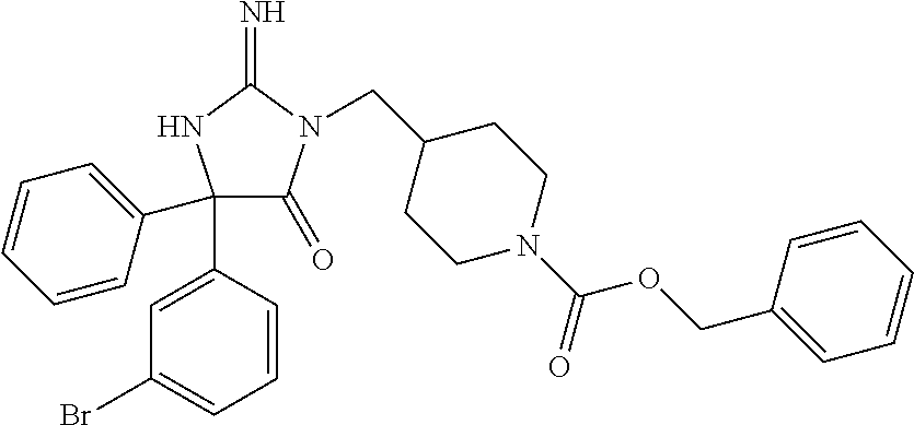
C1(C2=CC(Br)=CC=C2)(C2=CC=CC=C2)C(=O)N(CC2CCN(C(=O)OCC3=CC=CC=C3)CC2)C(=N)N1
